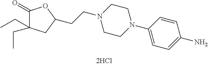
C1(=O)C(CC)(CC)CC(CCN2CCN(C3=CC=C(N)C=C3)CC2)O1
